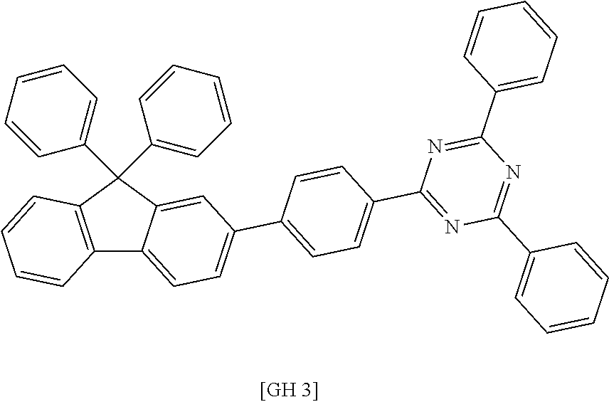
C12=C(C(C3=CC=CC=C3)(C3=CC=CC=C3)C3=CC(C4=CC=C(C5=NC(C6=CC=CC=C6)=NC(C6=CC=CC=C6)=N5)C=C4)=CC=C13)C=CC=C2
